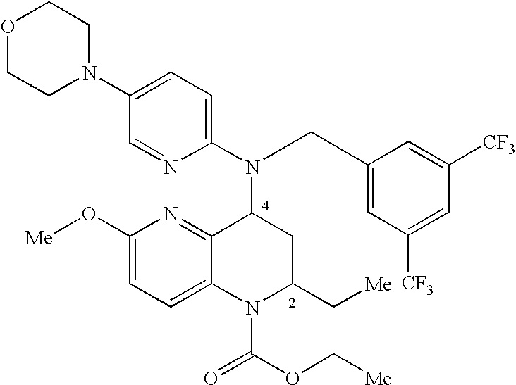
N1(C2=CC=C(N(C3C4=NC(O[Me])=CC=C4N(C(OC[Me])=O)C(C[Me])C3)CC3=CC([CF3])=CC([CF3])=C3)N=C2)CCOCC1
